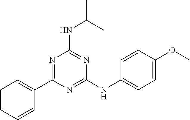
N(C(C)C)C1=NC(NC2=CC=C(OC)C=C2)=NC(C2=CC=CC=C2)=N1
